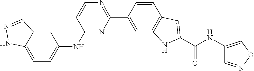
C1(C2=CC3=C(C=C2)C=C(C(=O)NC2=CON=C2)N3)=NC=CC(NC2=CC=C3NN=CC3=C2)=N1
